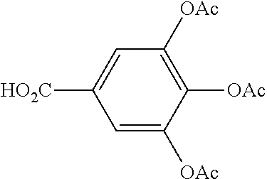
C1=C([HO2C])C=C([OAc])C([OAc])=C1[OAc]
